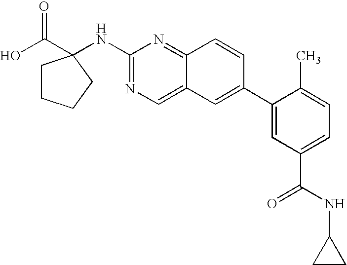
N(C1=NC=C2C(=N1)C=CC(C1=CC(C(NC3CC3)=O)=CC=C1C)=C2)C1(C(O)=O)CCCC1
